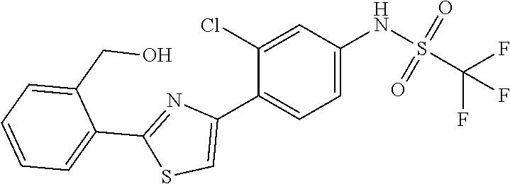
C1=C(NS(=O)(=O)C(F)(F)F)C=C(Cl)C(C2=CSC(C3=CC=CC=C3CO)=N2)=C1
